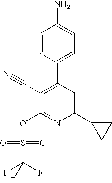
C1=CC(C2=C(C#N)C(OS(C(F)(F)F)(=O)=O)=NC(C3CC3)=C2)=CC=C1N
